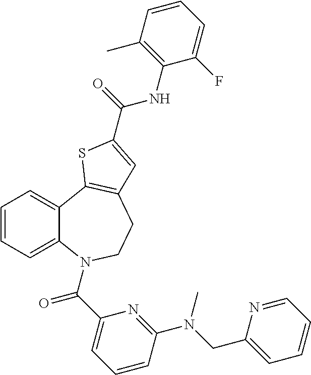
C1=CC=C2C(=C1)C1=C(CCN2C(C2=CC=CC(N(CC3=CC=CC=N3)C)=N2)=O)C=C(C(NC2=C(C)C=CC=C2F)=O)S1
